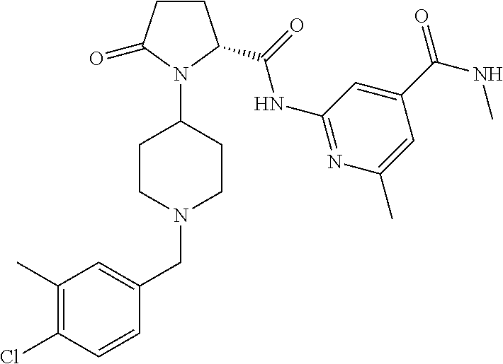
C1CN(CC2=CC(C)=C(Cl)C=C2)CCC1N1C(C(=O)NC2=NC(C)=CC(C(NC)=O)=C2)CCC1=O
